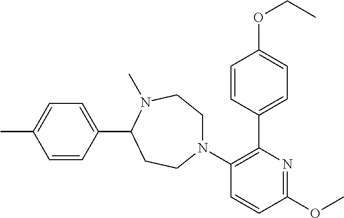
C1=CC(C2CCN(C3=C(C4=CC=C(OCC)C=C4)N=C(OC)C=C3)CCN2C)=CC=C1C
